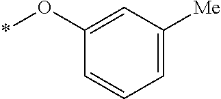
*OC1=CC([Me])=CC=C1
